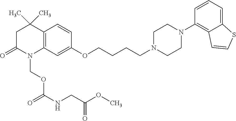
C12=C(C=C(OCCCCN3CCN(C4=C5C(=CC=C4)SC=C5)CC3)C=C1)N(COC(NCC(OC)=O)=O)C(=O)CC2(C)C
